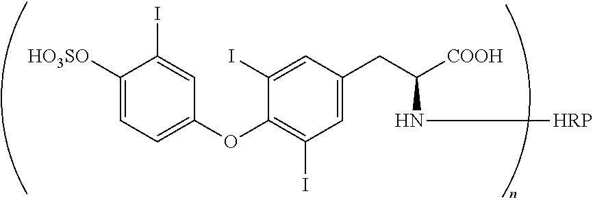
C1([HO3SO])=CC=C(OC2=C(I)C=C(CC([COOH])N[HRP])C=C2I)C=C1I
